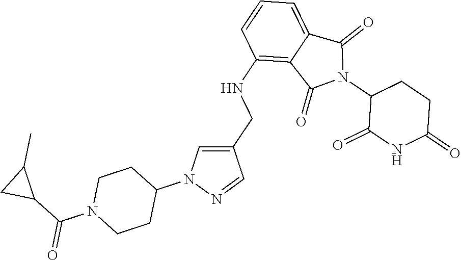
C1(NCC2=CN(C3CCN(C(=O)C4C(C)C4)CC3)N=C2)=C2C(=CC=C1)C(=O)N(C1C(=O)NC(=O)CC1)C2=O
